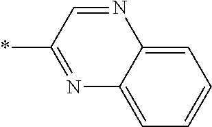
N1=CC(*)=NC2=CC=CC=C12
